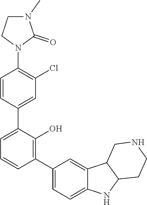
C1=CC(C2=CC=C3C(=C2)C2C(N3)CCNC2)=C(O)C(C2=CC(Cl)=C(N3C(=O)N(C)CC3)C=C2)=C1
